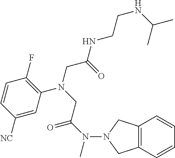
N(C(CN(CC(=O)NCCNC(C)C)C1=C(F)C=CC([NC])=C1)=O)(C)N1CC2=C(C1)C=CC=C2
